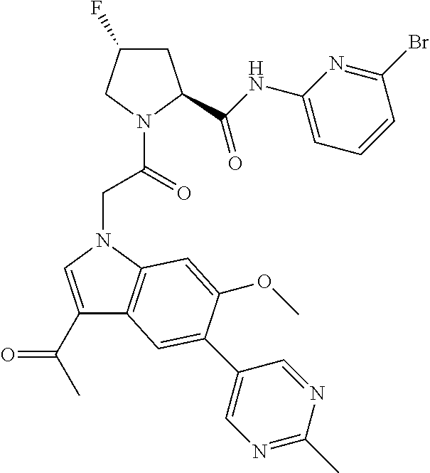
C1C(F)CN(C(=O)CN2C=C(C(C)=O)C3=C2C=C(OC)C(C2=CN=C(C)N=C2)=C3)C1C(NC1=CC=CC(Br)=N1)=O
